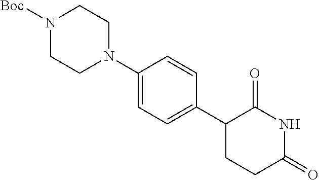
C1(N2CCN([Boc])CC2)=CC=C(C2C(=O)NC(=O)CC2)C=C1
